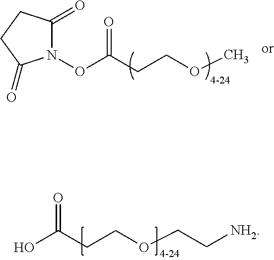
N1(OC(CCOC)=O)C(=O)CCC1=O.OC(CCOCC[NH2])=O
